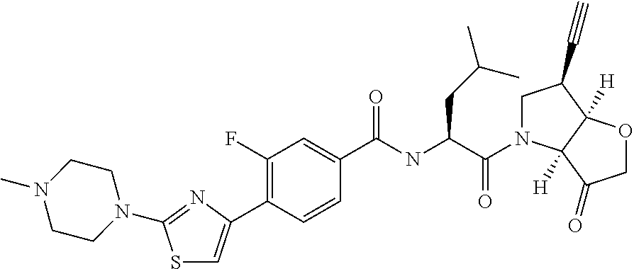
S1C=C(C2=C(F)C=C(C(NC(C(=O)N3CC(C#C)C4([H])C3([H])C(=O)CO4)CC(C)C)=O)C=C2)N=C1N1CCN(C)CC1
